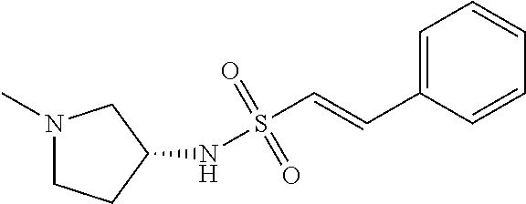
N1(C)CCC(NS(C=CC2=CC=CC=C2)(=O)=O)C1
